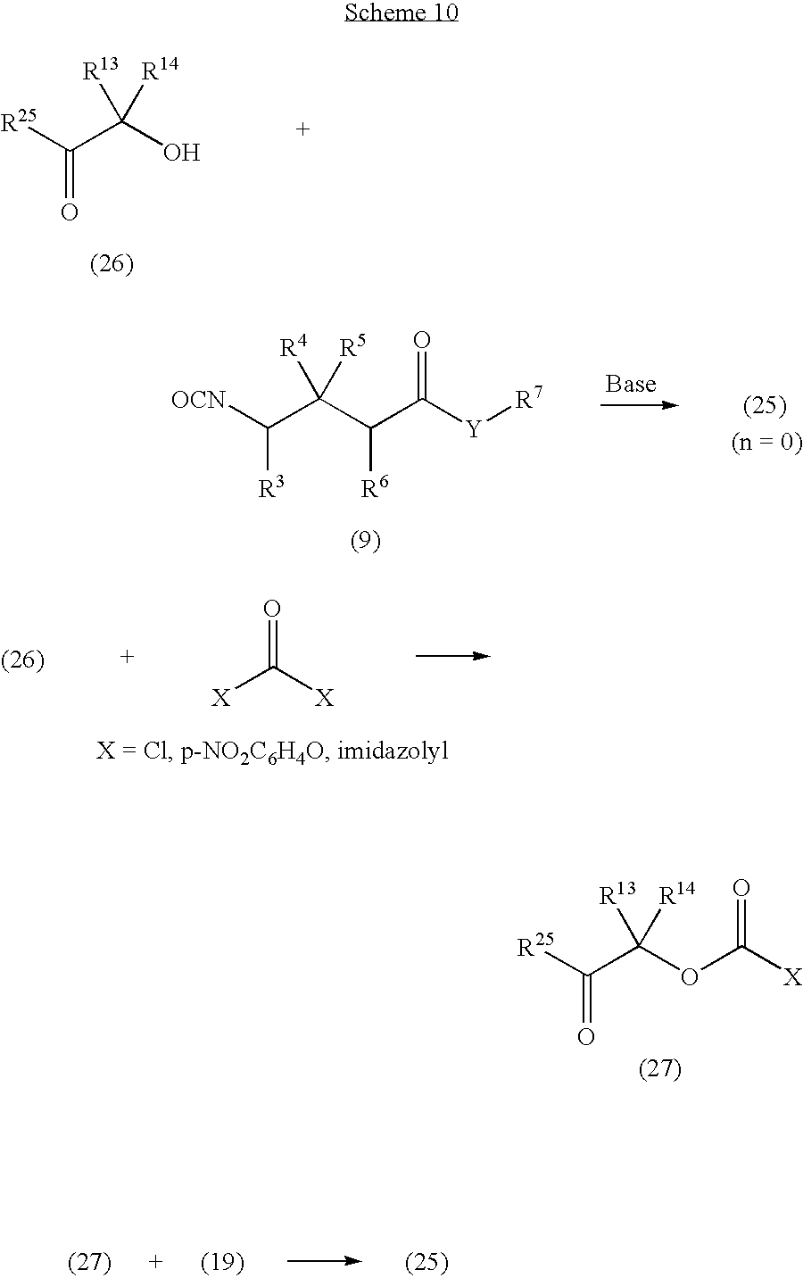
[R25]C(C(O)([R13])[R14])=O.[OCN]C(C(C([R6])C([Y][R7])=O)([R4])[R5])[R3].[X]C([X])=O.[R25]C(C(OC([X])=O)([R13])[R14])=O
